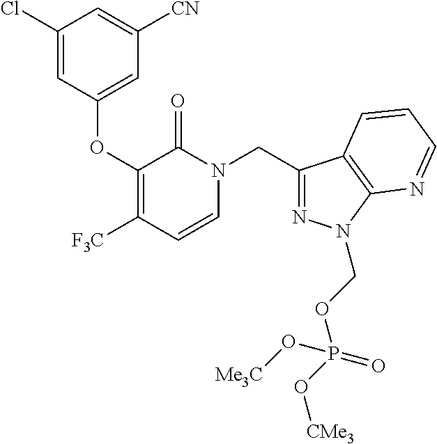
C1(Cl)=CC(OC2=C([F3C])C=CN(CC3=NN(COP(O[CMe3])(=O)O[Me3C])C4=C3C=CC=N4)C2=O)=CC([CN])=C1
